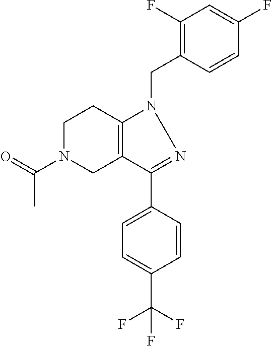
C1N(C(=O)C)CC2=C(C1)N(CC1=C(F)C=C(F)C=C1)N=C2C1=CC=C(C(F)(F)F)C=C1
